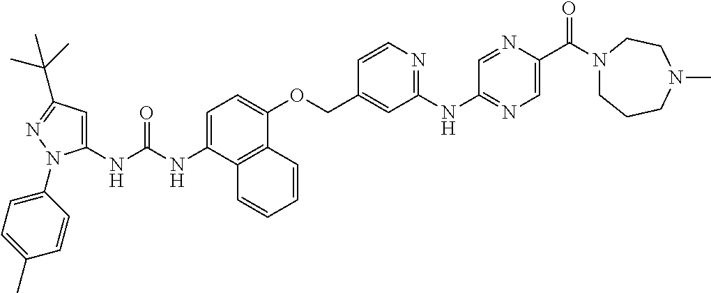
C1=C(NC(NC2=CC(C(C)(C)C)=NN2C2=CC=C(C)C=C2)=O)C2=C(C(OCC3=CC(NC4=NC=C(C(N5CCCN(C)CC5)=O)N=C4)=NC=C3)=C1)C=CC=C2
